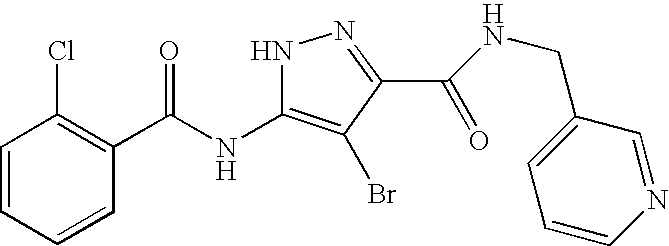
C1=CC=CC(C(NC2=C(Br)C(C(=O)NCC3=CC=CN=C3)=NN2)=O)=C1Cl
